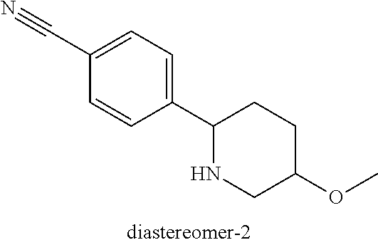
C1(C#N)=CC=C(C2NCC(OC)CC2)C=C1
